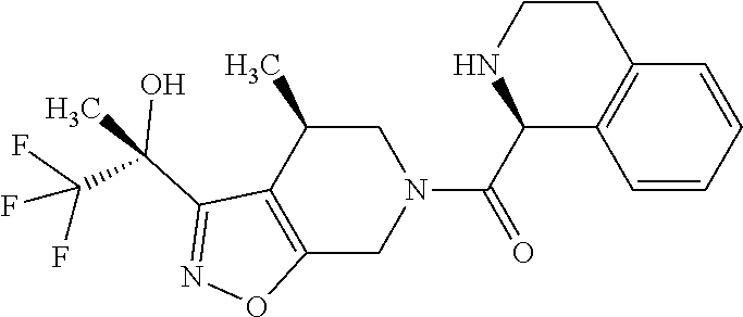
C12=C(C(C)CN(C(C3C4=C(CCN3)C=CC=C4)=O)C1)C(C(O)(C(F)(F)F)C)=NO2
